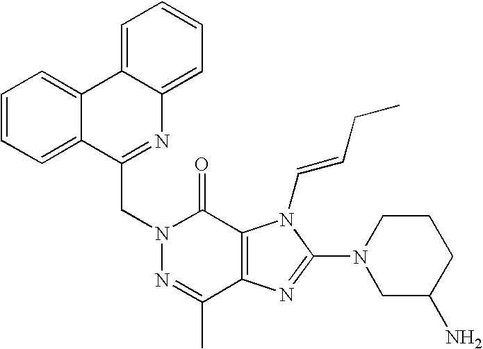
N1=C(C)C2=C(C(=O)N1CC1=NC3=CC=CC=C3C3=CC=CC=C13)N(C=CCC)C(N1CC(N)CCC1)=N2
